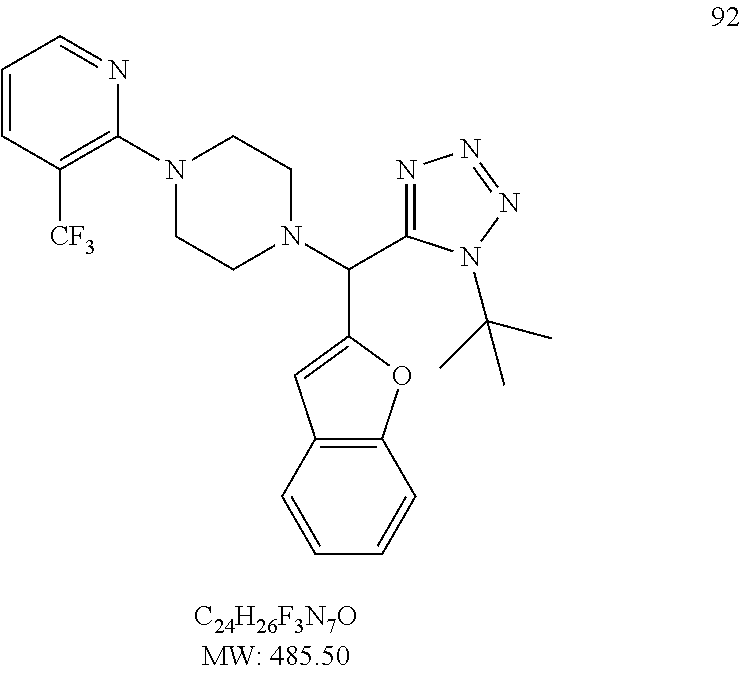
C1=CC([CF3])=C(N2CCN(C(C3=NN=NN3C(C)(C)C)C3=CC4=C(O3)C=CC=C4)CC2)N=C1
